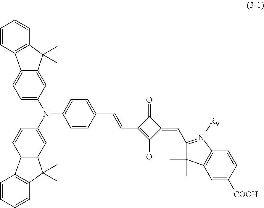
C1=C(N(C2=CC3=C(C=C2)C2=C(C3(C)C)C=CC=C2)C2=CC=C(C=CC3=C([O-])C(=CC4=[N+]([R9])C5=C(C4(C)C)C=C([COOH])C=C5)C3=O)C=C2)C=C2C(=C1)C1=C(C2(C)C)C=CC=C1
